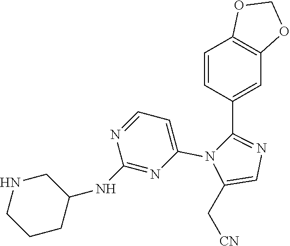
C1=CC(C2=NC=C(C[CN])N2C2=CC=NC(NC3CNCCC3)=N2)=CC2=C1OCO2
